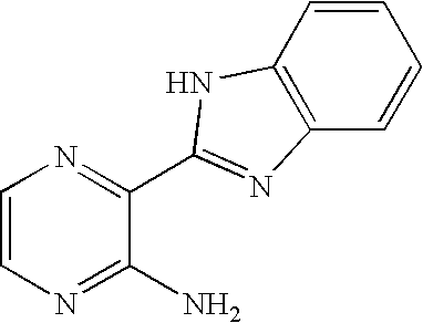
C1=CN=C(N)C(C2=NC3=C(C=CC=C3)N2)=N1
